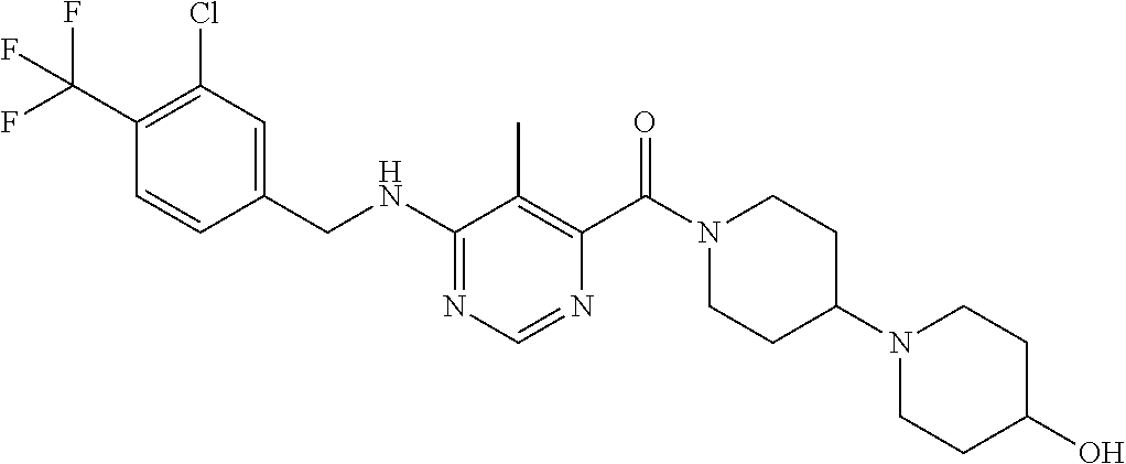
N(C1=NC=NC(C(N2CCC(N3CCC(O)CC3)CC2)=O)=C1C)CC1=CC(Cl)=C(C(F)(F)F)C=C1
